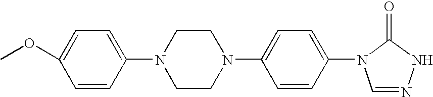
C1=C(N2CCN(C3=CC=C(N4C=NNC4=O)C=C3)CC2)C=CC(OC)=C1
